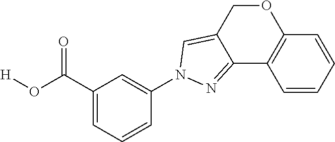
C1(N2C=C3COC4=C(C=CC=C4)C3=N2)=CC(C(O[H])=O)=CC=C1
